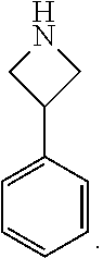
N1CC(C2=CC=CC=C2)C1
